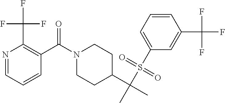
N1(C(C2=C(C(F)(F)F)N=CC=C2)=O)CCC(C(C)(S(C2=CC=CC(C(F)(F)F)=C2)(=O)=O)C)CC1
